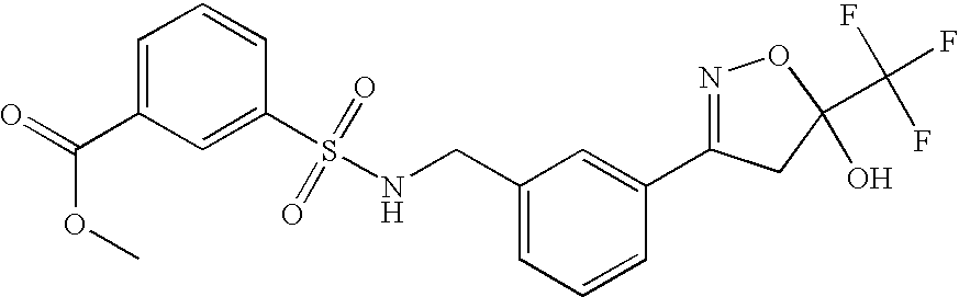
O=S(NCC1=CC=CC(C2=NOC(C(F)(F)F)(O)C2)=C1)(=O)C1=CC(C(=O)OC)=CC=C1
